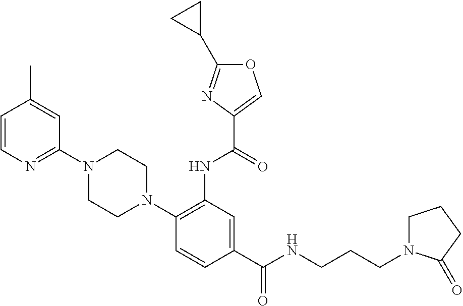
C1=CC(C)=CC(N2CCN(C3=C(NC(=O)C4=COC(C5CC5)=N4)C=C(C(NCCCN4CCCC4=O)=O)C=C3)CC2)=N1
